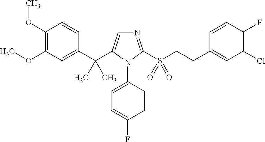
C1(C(C2=CN=C(S(CCC3=CC(Cl)=C(F)C=C3)(=O)=O)N2C2=CC=C(F)C=C2)(C)C)=CC(OC)=C(OC)C=C1
